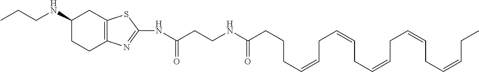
N(C(CCNC(CCCC=CCC=CCC=CCC=CCC=CCC)=O)=O)C1=NC2=C(CC(NCCC)CC2)S1
